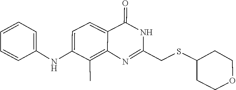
C1(CSC2CCOCC2)=NC2=C(C)C(NC3=CC=CC=C3)=CC=C2C(=O)N1
